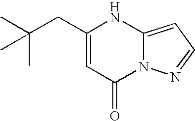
CC(C)(CC1=CC(=O)N2C(=CC=N2)N1)C
